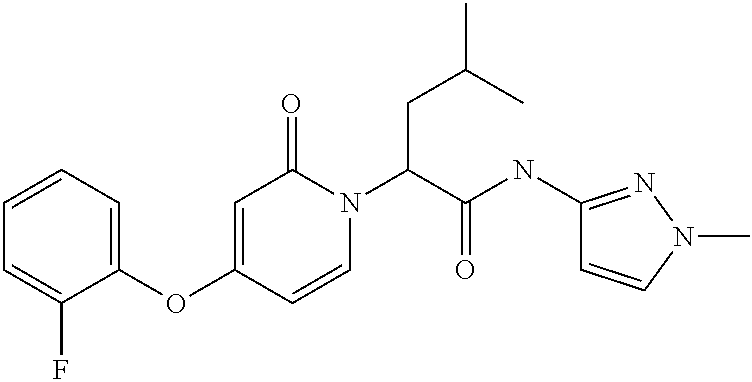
C1=CC=C(OC2=CC(=O)N(C(CC(C)C)C(=O)NC3=NN(C)C=C3)C=C2)C(F)=C1
